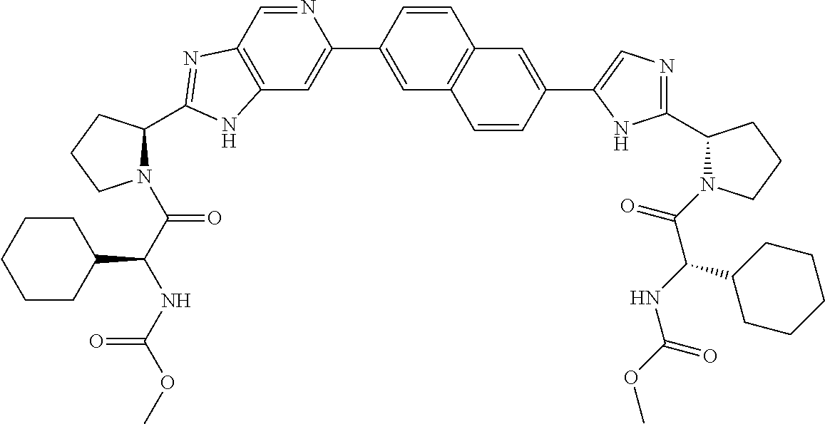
C12=C(C=NC(C3=CC4=C(C=C3)C=C(C3=CN=C(C5N(C(C(NC(=O)OC)C6CCCCC6)=O)CCC5)N3)C=C4)=C1)N=C(C1N(C(C(NC(OC)=O)C3CCCCC3)=O)CCC1)N2
